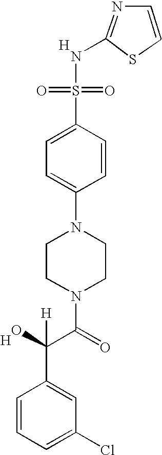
C1(NS(=O)(=O)C2=CC=C(N3CCN(C(=O)C(O)(C4=CC(Cl)=CC=C4)[H])CC3)C=C2)=NC=CS1.[H].[H]
